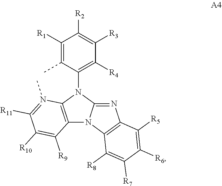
C12=C(N(C3=C([R4])C([R3])=C([R2])C([R1])=C3C)C3=NC4=C(N13)C([R8])=C([R7])C([R6])=C4[R5])N(C)=C([R11])C([R10])=C2[R9]
